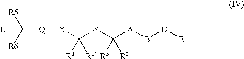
C([Q][X]C([Y]C([A]B[D][E])([R3])[R2])([R1])[R1])([R6])([R5])[L]
